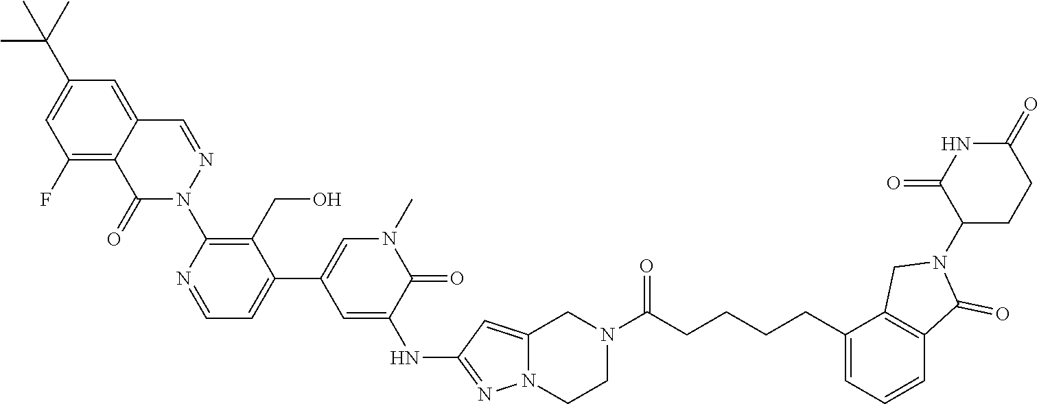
C1CN2N=C(NC3=CC(C4=CC=NC(N5N=CC6=CC(C(C)(C)C)=CC(F)=C6C5=O)=C4CO)=CN(C)C3=O)C=C2CN1C(CCCCC1=CC=CC2=C1CN(C1C(=O)NC(=O)CC1)C2=O)=O
